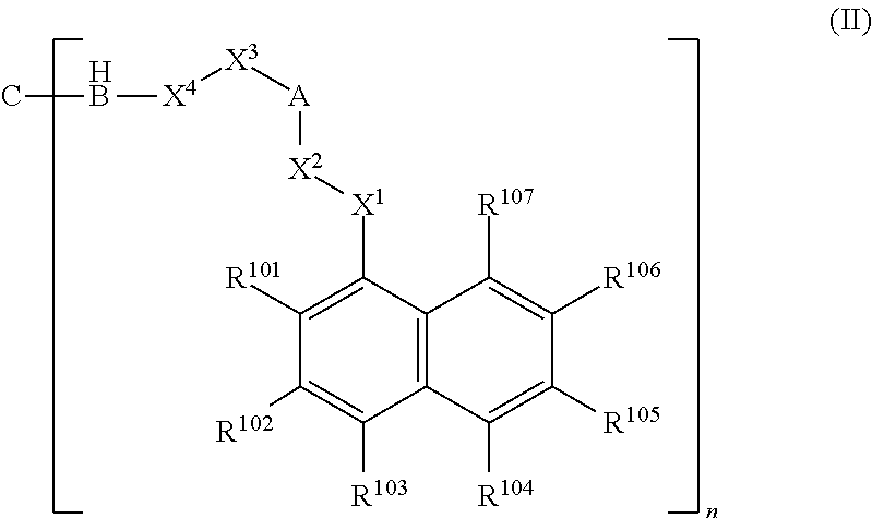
C1([R101])=C([X1][X2][A][X3][X4][HB]C)C2=C(C([R103])=C1[R102])C([R104])=C([R105])C([R106])=C2[R107]
